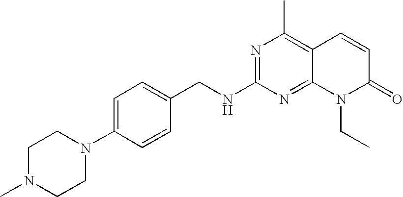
C(C1=CC=C(N2CCN(C)CC2)C=C1)NC1=NC(C)=C2C(=N1)N(CC)C(=O)C=C2
